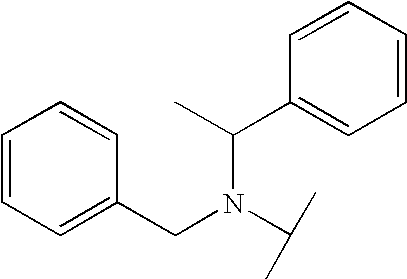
C(N(C(C)C1=CC=CC=C1)C(C)C)C1=CC=CC=C1
